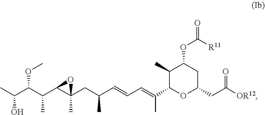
CC(C(C(C1C(C)(CC(C=CC=C(C2OC(CC([OR12])=O)CC(OC(=O)[R11])C2C)C)C)O1)C)OC)O
